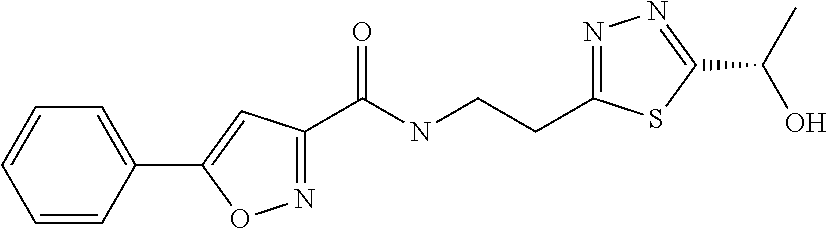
C1=CC(C2=CC(C(NCCC3=NN=C(C(C)O)S3)=O)=NO2)=CC=C1
